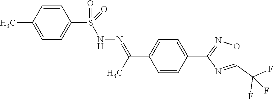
C1=CC(C2=NOC(C(F)(F)F)=N2)=CC=C1C(=NNS(C1=CC=C(C)C=C1)(=O)=O)C
